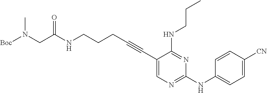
N(CCCC#CC1=CN=C(NC2=CC=C([CN])C=C2)N=C1NCCC)C(CN([Boc])C)=O
